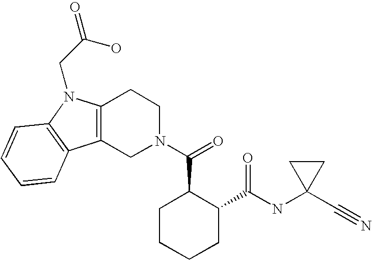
C12=C(CN(C(=O)C3CCCCC3C(NC3(C#N)CC3)=O)CC1)C1=C(N2CC(=O)O)C=CC=C1
